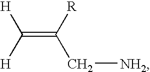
C(=C([R])C[NH2])([H])[H]
